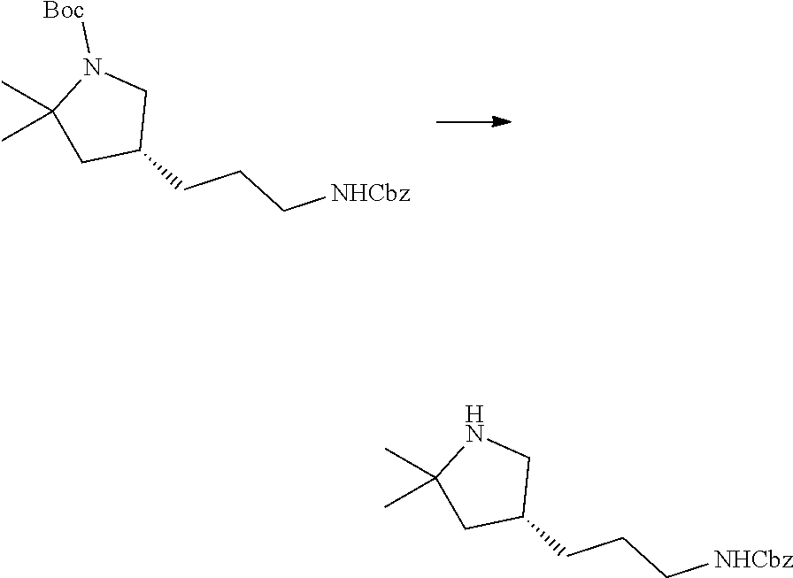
C1N([Boc])C(C)(C)CC1CCC[NHCbz].C1NC(C)(C)CC1CCC[NHCbz]
